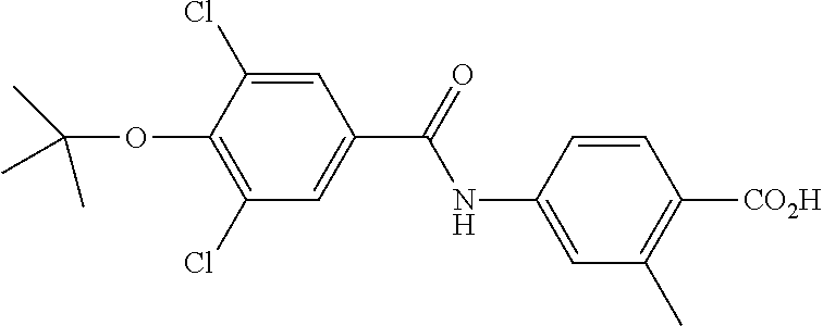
C1=C(NC(C2=CC(Cl)=C(OC(C)(C)C)C(Cl)=C2)=O)C=CC([CO2H])=C1C
